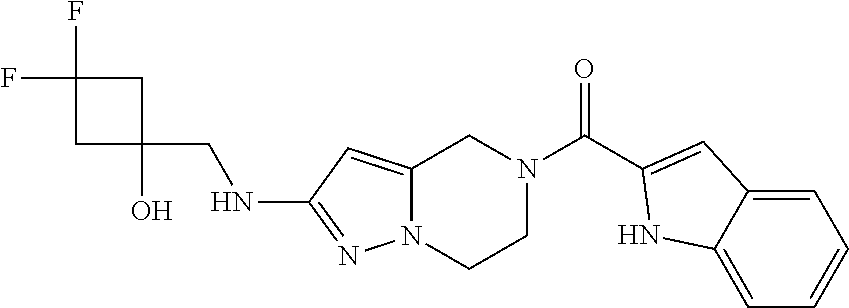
C1=C2CN(C(C3=CC4=CC=CC=C4N3)=O)CCN2N=C1NCC1(O)CC(F)(F)C1
